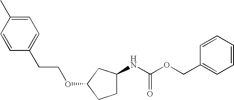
C1=CC(CCOC2CC(NC(OCC3=CC=CC=C3)=O)CC2)=CC=C1C
